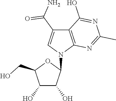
C1(O)C(O)C(N2C3=C(C(C(N)=O)=C2)C(O)=NC(C)=N3)OC1CO
